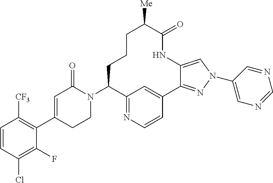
C1=CC(Cl)=C(F)C(C2=CC(=O)N(C3C4=NC=CC(=C4)C4=NN(C5=CN=CN=C5)C=C4NC(=O)C([Me])CCC3)CC2)=C1[CF3]
